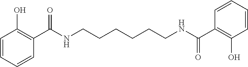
C1=CC=CC(O)=C1C(NCCCCCCNC(C1=C(O)C=CC=C1)=O)=O
